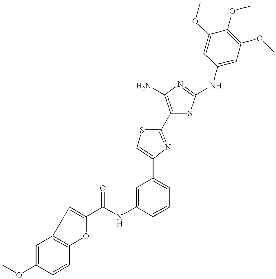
C1(C(NC2=CC(C3=CSC(C4=C(N)N=C(NC5=CC(OC)=C(OC)C(OC)=C5)S4)=N3)=CC=C2)=O)=CC2=C(O1)C=CC(OC)=C2
